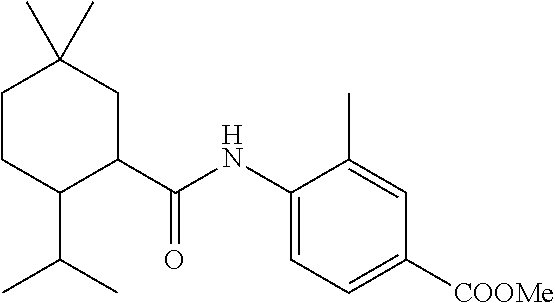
C1CC(C(C)C)C(C(NC2=CC=C([COOMe])C=C2C)=O)CC1(C)C
